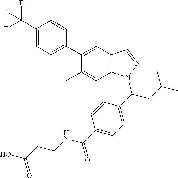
C1(C(F)(F)F)=CC=C(C2=CC3=C(C=C2C)N(C(CC(C)C)C2=CC=C(C(=O)NCCC(=O)O)C=C2)N=C3)C=C1
